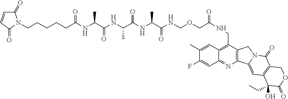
C1(C)=CC2=C(CNC(=O)COCNC(C(NC(C(NC(C(NC(CCCCCN3C(=O)C=CC3=O)=O)C)=O)C)=O)C)=O)C3=C(N=C2C=C1F)C1=CC2=C(C(=O)N1C3)COC(=O)C2(CC)O
